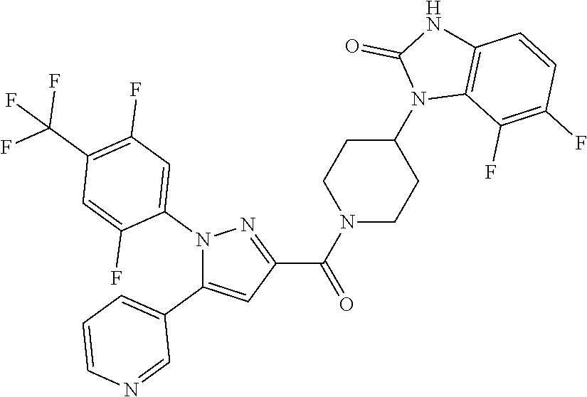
N1(C2=CC(F)=C(C(F)(F)F)C=C2F)C(C2=CC=CN=C2)=CC(C(N2CCC(N3C4=C(NC3=O)C=CC(F)=C4F)CC2)=O)=N1
